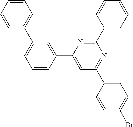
C1=C(C2=CC(C3=CC=CC=C3)=CC=C2)N=C(C2=CC=CC=C2)N=C1C1=CC=C(Br)C=C1
